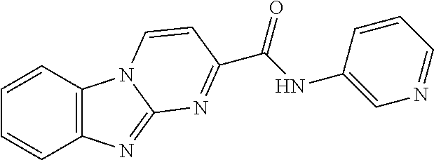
C1=CC2=C(C=C1)N=C1N2C=CC(C(=O)NC2=CN=CC=C2)=N1
